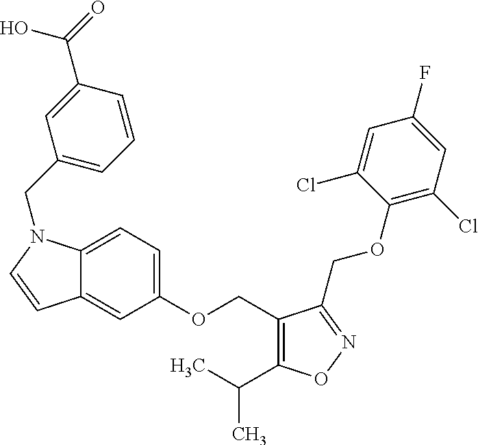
C12=CC=C(OCC3=C(C(C)C)ON=C3COC3=C(Cl)C=C(F)C=C3Cl)C=C1C=CN2CC1=CC=CC(C(=O)O)=C1
